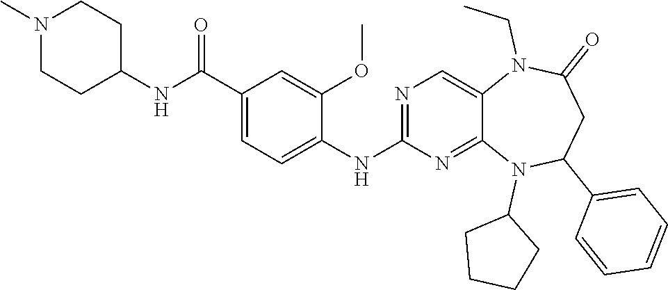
N1(C)CCC(NC(C2=CC=C(NC3=NC=C4C(=N3)N(C3CCCC3)C(C3=CC=CC=C3)CC(=O)N4CC)C(OC)=C2)=O)CC1
